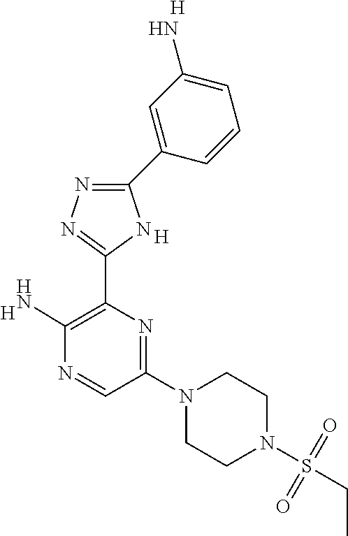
C1(C2=CC(N)=CC=C2)=NN=C(C2=C(N)N=CC(N3CCN(S(CC)(=O)=O)CC3)=N2)N1.[H].[H].[H]
